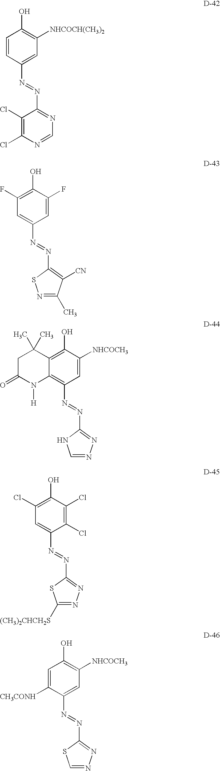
C1=CC(N=NC2=NC=NC(Cl)=C2Cl)=CC([NHCOCH(CH3)2])=C1O.C1(F)=C(O)C(F)=CC(N=NC2=C([CN])C(C)=NS2)=C1.C12=C(O)C([NHCOCH3])=CC(N=NC3=NN=CN3)=C1N([H])C(=O)CC2(C)C.C1(Cl)=C(O)C(Cl)=C(Cl)C(N=NC2=NN=C([(CH3)2CHCH2S])S2)=C1.C1=C([CH3CONH])C(N=NC2=NN=CS2)=CC([NHCOCH3])=C1O
